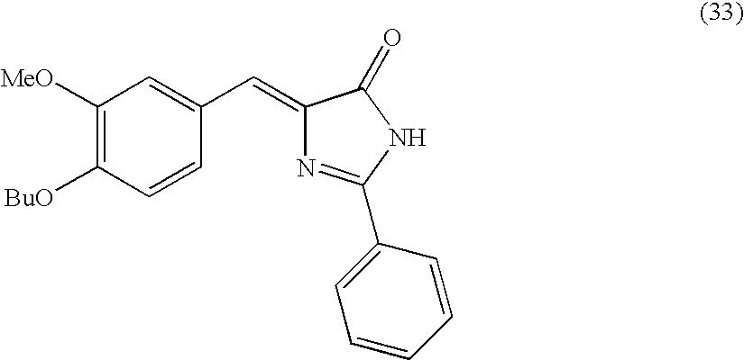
C1([MeO])=C([BuO])C=CC(C=C2N=C(C3=CC=CC=C3)NC2=O)=C1
